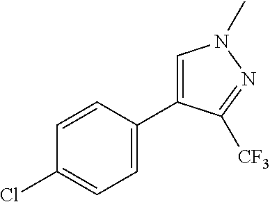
C1=CC(Cl)=CC=C1C1=CN(C)N=C1[CF3]
